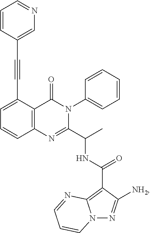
C1=C(C#CC2=CN=CC=C2)C2=C(C=C1)N=C(C(C)NC(=O)C1=C3N(N=C1[NH2])C=CC=N3)N(C1=CC=CC=C1)C2=O
